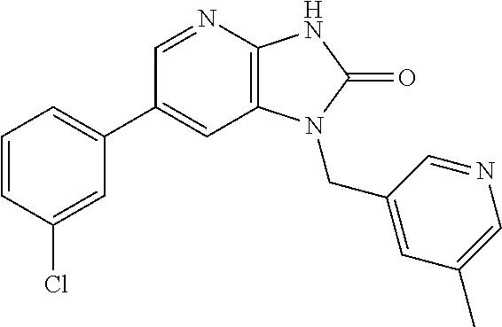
C1(C2=CC=CC(Cl)=C2)=CC2=C(N=C1)NC(=O)N2CC1=CC(C)=CN=C1
